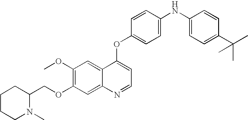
C1=CC(OC2=CC=NC3=CC(OCC4CCCCN4C)=C(OC)C=C23)=CC=C1NC1=CC=C(C(C)(C)C)C=C1
